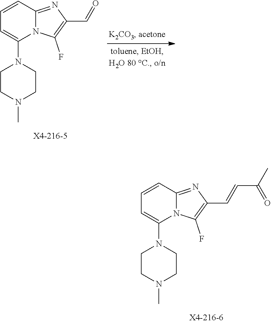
C1=CC2=NC(C=O)=C(F)N2C(N2CCN(C)CC2)=C1.C1=CC2=NC(C=CC(C)=O)=C(F)N2C(N2CCN(C)CC2)=C1
